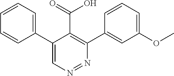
N1=NC(C2=CC(OC)=CC=C2)=C(C(=O)O)C(C2=CC=CC=C2)=C1
